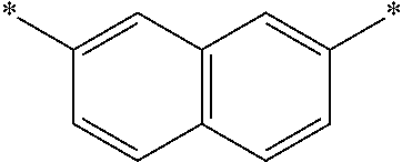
C1=CC2=C(C=C1*)C=C(*)C=C2
